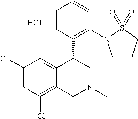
C1(Cl)=CC(Cl)=C2C(=C1)C(C1=C(N3CCCS3(=O)=O)C=CC=C1)CN(C)C2.Cl
